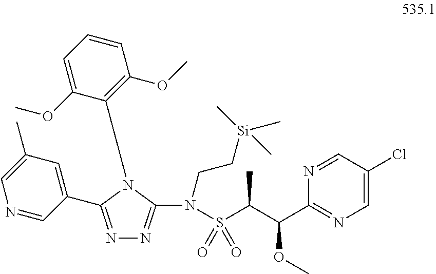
N1=C(C2=CC(C)=CN=C2)N(C2=C(OC)C=CC=C2OC)C(N(CC[Si](C)(C)C)S(C(C(C2=NC=C(Cl)C=N2)OC)C)(=O)=O)=N1
